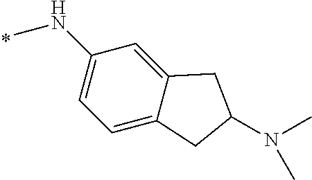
C1(NC)=CC=C2C(=C1)CC(N(C)C)C2
